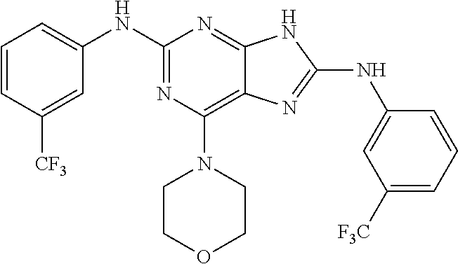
C1=CC([CF3])=CC(NC2=NC(N3CCOCC3)=C3C(=N2)NC(NC2=CC([F3C])=CC=C2)=N3)=C1
